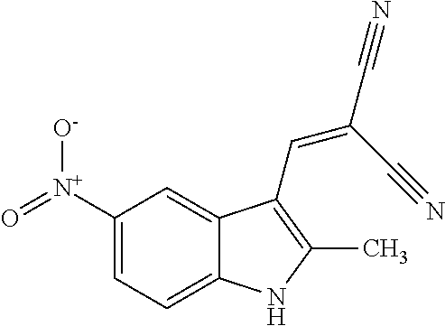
C1([N+](=O)[O-])=CC=C2C(=C1)C(C=C(C#N)C#N)=C(C)N2
